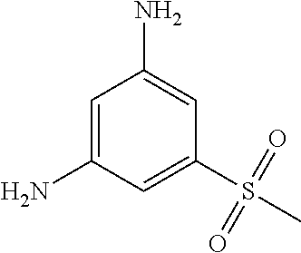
C1=C(N)C=C(S(C)(=O)=O)C=C1N
